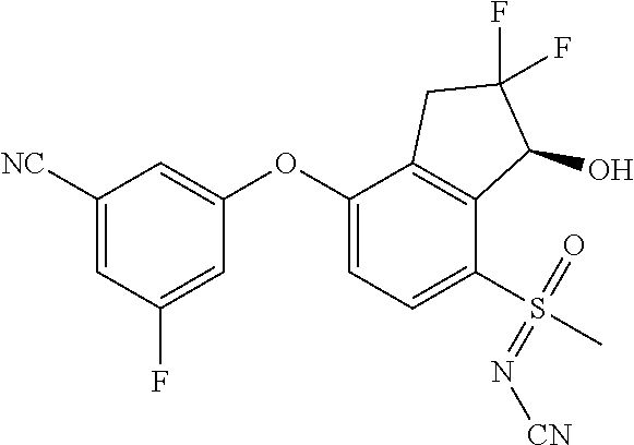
C1([NC])=CC(F)=CC(OC2=CC=C(S(=N[CN])(=O)C)C3=C2CC(F)(F)C3O)=C1
